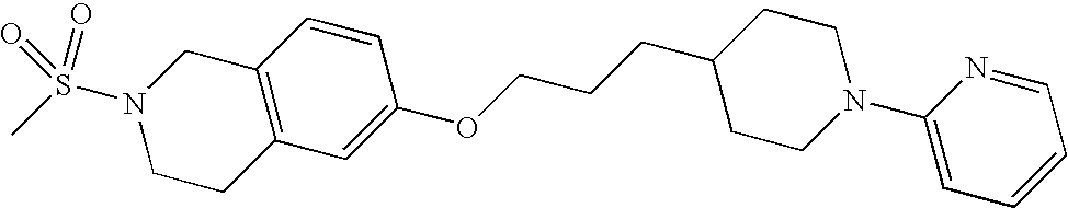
C12=C(C=C(OCCCC3CCN(C4=CC=CC=N4)CC3)C=C1)CCN(S(C)(=O)=O)C2
